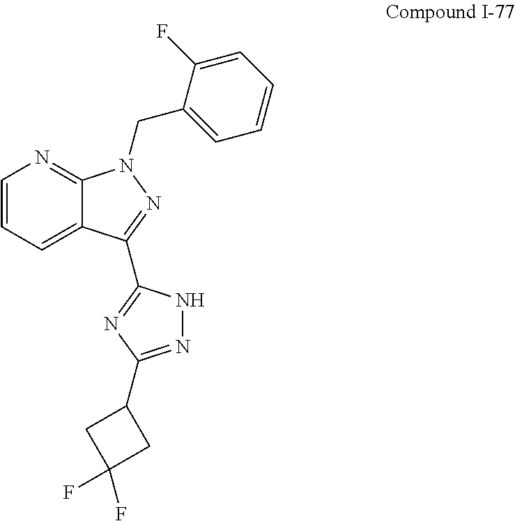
C12=CC=CN=C1N(CC1=CC=CC=C1F)N=C2C1=NC(C2CC(F)(F)C2)=NN1
